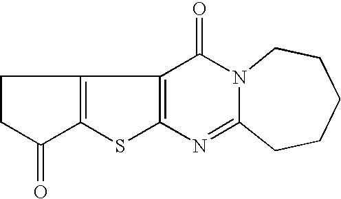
C12=C(C3=C(S1)N=C1N(C3=O)CCCCC1)CCC2=O
